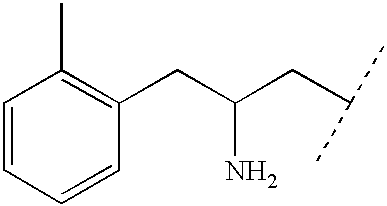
C1=CC=CC(CC(CC(C)C)N)=C1C
